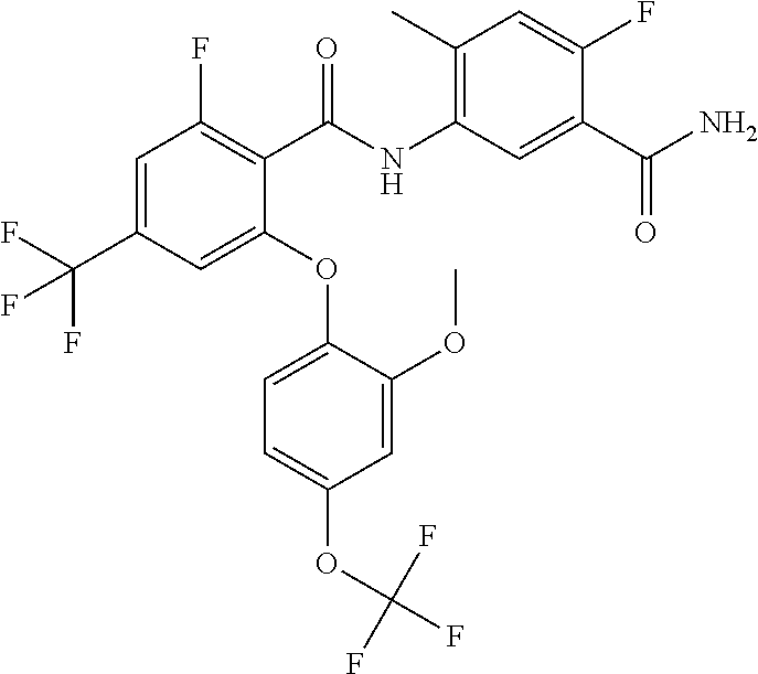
C1=C(C(F)(F)F)C=C(OC2=CC=C(OC(F)(F)F)C=C2OC)C(C(NC2=C(C)C=C(F)C(C(=O)N)=C2)=O)=C1F
